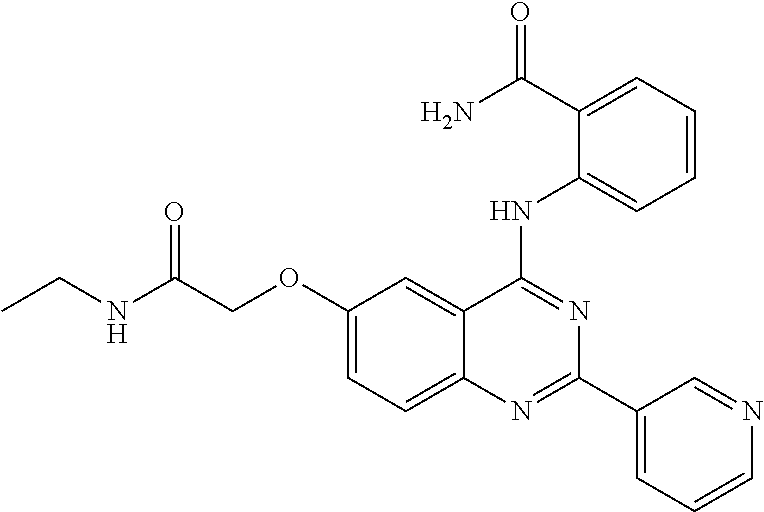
N(C(COC1=CC=C2C(=C1)C(NC1=CC=CC=C1C(N)=O)=NC(C1=CC=CN=C1)=N2)=O)CC
